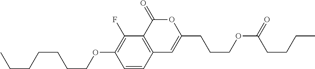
C1=CC2=C(C(F)=C1OCCCCCCC)C(=O)OC(CCCOC(=O)CCCC)=C2
